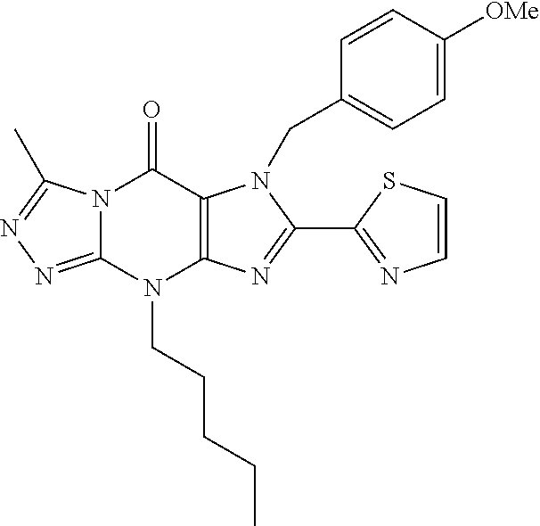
N12C(=NN=C1C)N(CCCCC)C1=C(C2=O)N(CC2=CC=C([OMe])C=C2)C(C2=NC=CS2)=N1
